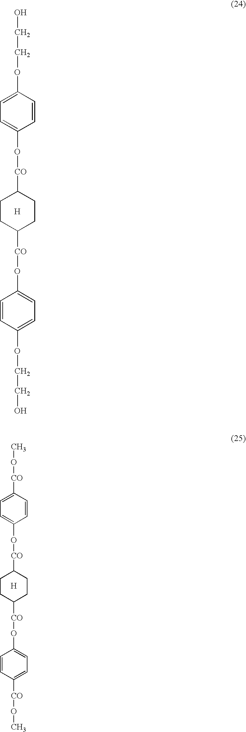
C1(OCCO)=CC=C(O[CO]C2CCC([CO]OC3=CC=C(OCCO)C=C3)CC2)C=C1.[H].C1([CO]OC)=CC=C(O[CO]C2CCC([CO]OC3=CC=C([CO]OC)C=C3)CC2)C=C1.[H]
